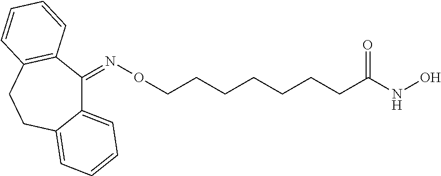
N(OCCCCCCCC(NO)=O)=C1C2=CC=CC=C2CCC2=C1C=CC=C2
